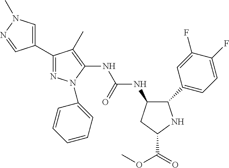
C1(C2=NN(C3=CC=CC=C3)C(NC(NC3C(C4=CC=C(F)C(F)=C4)NC(C(=O)OC)C3)=O)=C2C)=CN(C)N=C1
